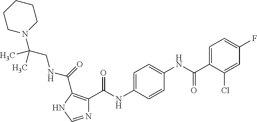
N1=CNC(C(NCC(N2CCCCC2)(C)C)=O)=C1C(NC1=CC=C(NC(C2=CC=C(F)C=C2Cl)=O)C=C1)=O
